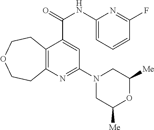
C12=C(N=C(N3CC([Me])OC([Me])C3)C=C1C(NC1=CC=CC(F)=N1)=O)CCOCC2
